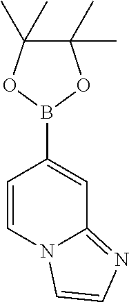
B1(C2=CC3=NC=CN3C=C2)OC(C)(C)C(C)(C)O1
